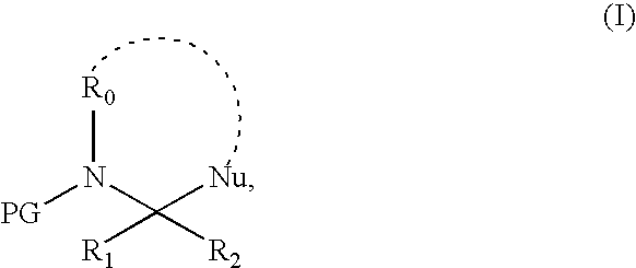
[R0]N([PG])C([Nu])([R1])[R2]
